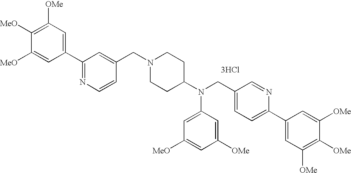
C1(C2=NC=CC(CN3CCC(N(CC4=CC=C(C5=CC([OMe])=C([OMe])C([OMe])=C5)N=C4)C4=CC([MeO])=CC([OMe])=C4)CC3)=C2)=CC([OMe])=C([MeO])C([MeO])=C1.[3HCl]
